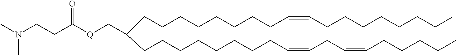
C(CCCCC=CCCCCCCCC)CCCC(CCCCCCCCC=CCC=CCCCCC)C[Q]C(CCN(C)C)=O
